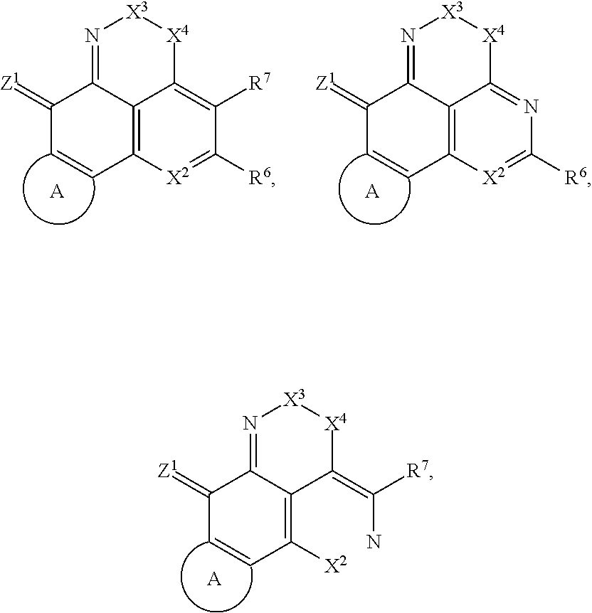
C12=C3[X2]=C([R6])C([R7])=C1[X4][X3]N=C2C(=[Z1])C=C3.[A].C12=C3[X2]=C([R6])N=C1[X4][X3]N=C2C(=[Z1])C=C3.[A].C12=C([X2])C=CC(=[Z1])C1=N[X3][X4]C2=C(N)[R7].[A]
